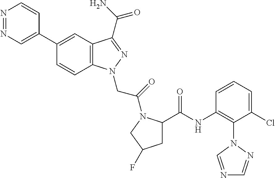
N1=NC=C(C2=CC3=C(C=C2)N(CC(=O)N2C(C(=O)NC4=C(N5N=CN=C5)C(Cl)=CC=C4)CC(F)C2)N=C3C(N)=O)C=C1
